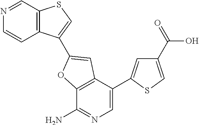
C12=C(C(C3=CC(C(=O)O)=CS3)=CN=C1N)C=C(C1=CSC3=C1C=CN=C3)O2
